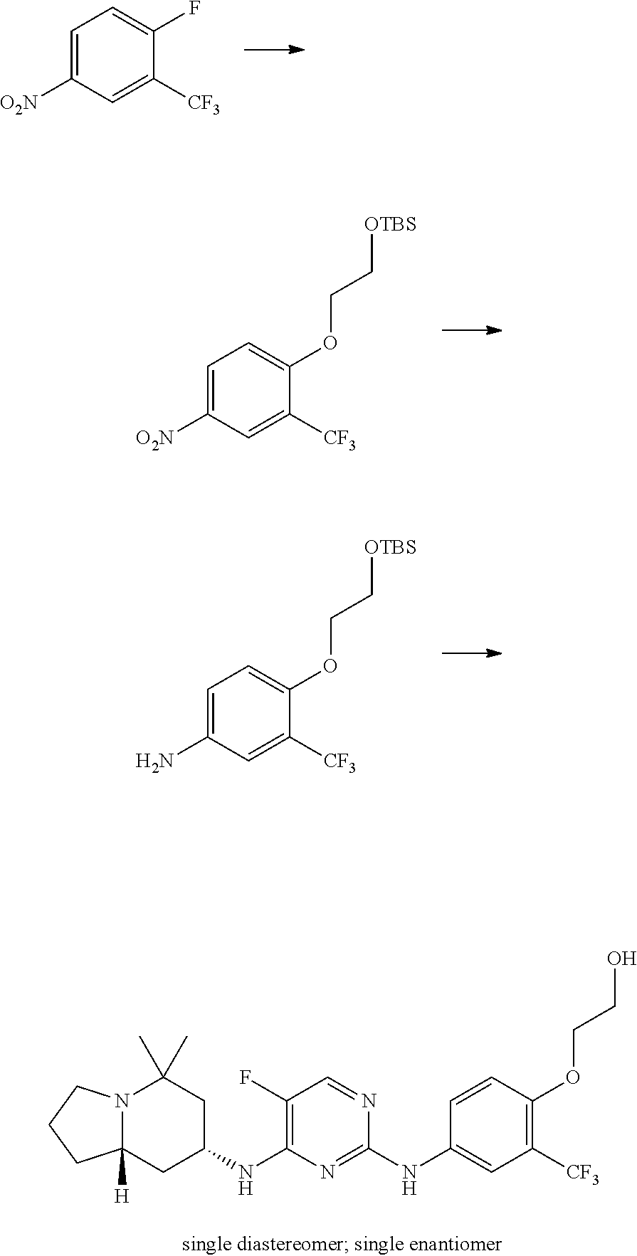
C1=C(N)C=C([CF3])C(OCC[OTBS])=C1.C1=CC(OCCO)=C([CF3])C=C1NC1=NC(NC2CC(C)(C)N3C([H])(C2)CCC3)=C(F)C=N1.C1=C([O2N])C=C([CF3])C(F)=C1.C1=C([O2N])C=C([CF3])C(OCC[OTBS])=C1
